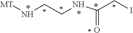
[MT]NCCNC(CI)=O
